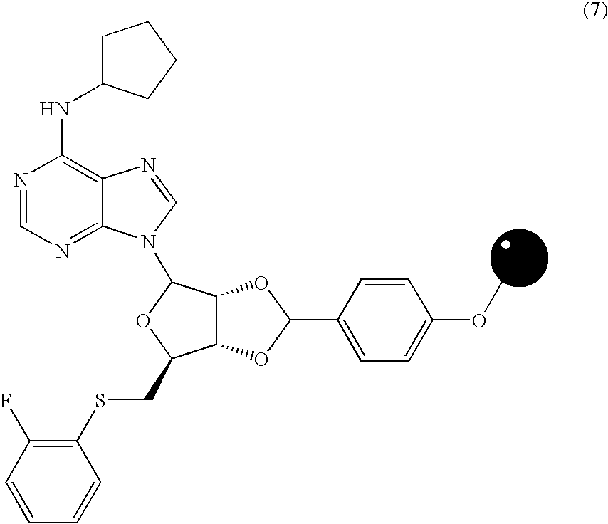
C1=CC=CC(SCC2C3C(C(N4C5=NC=NC(NC6CCCC6)=C5N=C4)O2)OC(C2=CC=C(OC)C=C2)O3)=C1F
